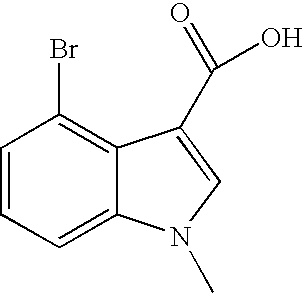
C1=C2C(=C(Br)C=C1)C(C(O)=O)=CN2C
